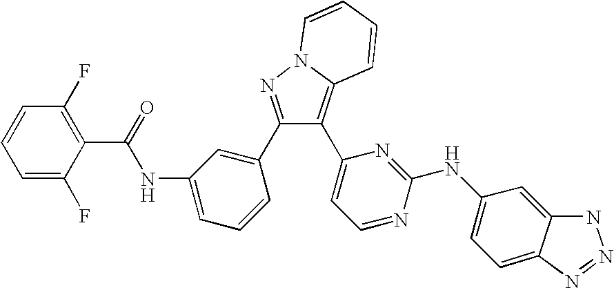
C1=CC=C(F)C(C(=O)NC2=CC=CC(C3=NN4C(=C3C3=CC=NC(NC5=CC=C6C(=C5)NN=N6)=N3)C=CC=C4)=C2)=C1F
